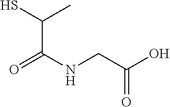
C(NCC(O)=O)(=O)C(S)C
